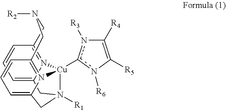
C12=CC=CC3=N1[Cu]1(c4n([R3])C([R4])=C([R5])n4[R6])N4=C(C=CC=C4CN1([R1])C2)CN([R2])C3
